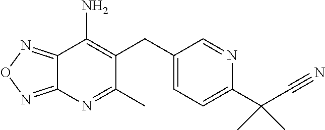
C12=NON=C1N=C(C)C(CC1=CC=C(C(C#N)(C)C)N=C1)=C2N
